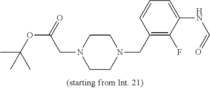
C1CN(CC2=C(F)C(NC=O)=CC=C2)CCN1CC(OC(C)(C)C)=O
